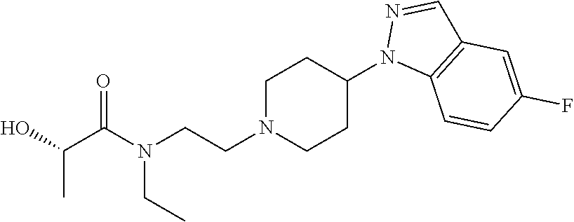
N(CC)(C(C(C)O)=O)CCN1CCC(N2N=CC3=C2C=CC(F)=C3)CC1
